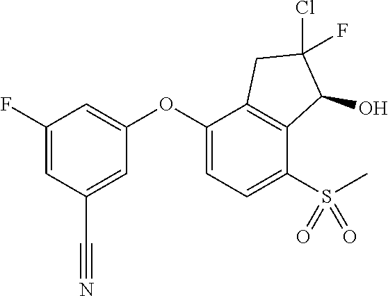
C1(F)=CC(C#N)=CC(OC2=CC=C(S(C)(=O)=O)C3=C2CC(Cl)(F)C3O)=C1
